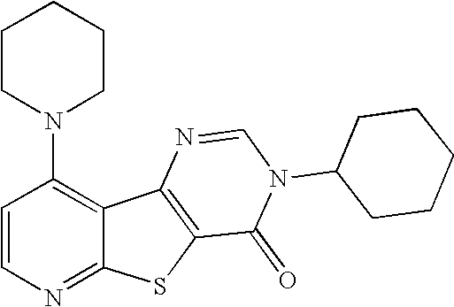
C1(N2CCCCC2)=C2C(=NC=C1)SC1=C2N=CN(C2CCCCC2)C1=O
